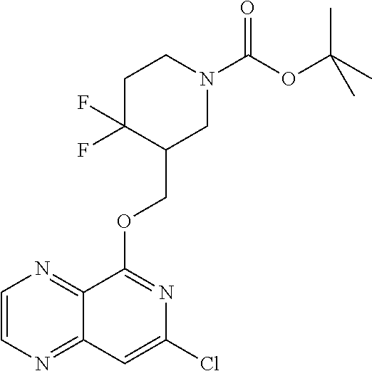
C1=CN=C2C(=N1)C(OCC1CN(C(OC(C)(C)C)=O)CCC1(F)F)=NC(Cl)=C2
